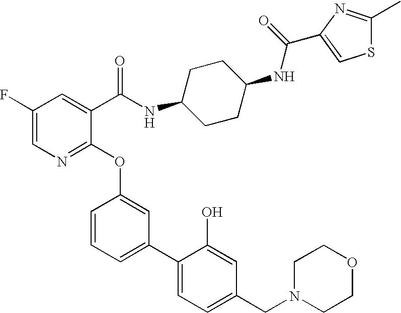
C1(F)=CN=C(OC2=CC(C3=CC=C(CN4CCOCC4)C=C3O)=CC=C2)C(C(NC2CCC(NC(=O)C3=CSC(C)=N3)CC2)=O)=C1
